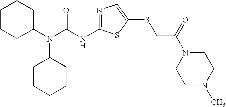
N1=C(NC(N(C2CCCCC2)C2CCCCC2)=O)SC(SCC(N2CCN(C)CC2)=O)=C1
